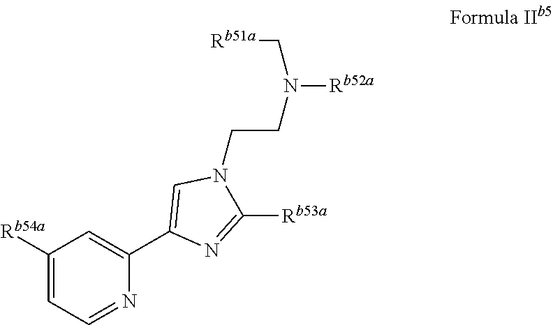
C1([Rb54a])=CC=NC(C2=CN(CCN([Rb52a])C[Rb51a])C([Rb53a])=N2)=C1
